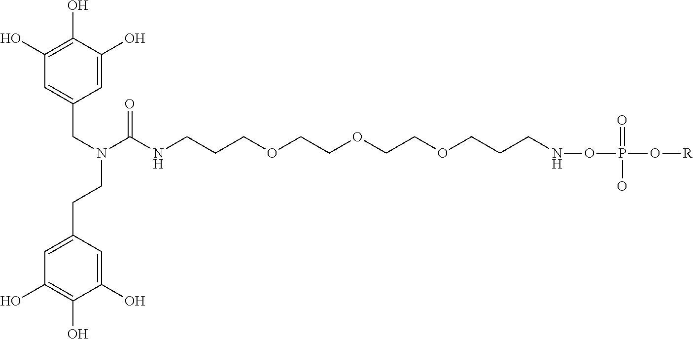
C1=C(O)C(O)=C(O)C=C1CN(CCC1=CC(O)=C(O)C(O)=C1)C(NCCCOCCOCCOCCCNOP(O[R])(=O)O)=O
